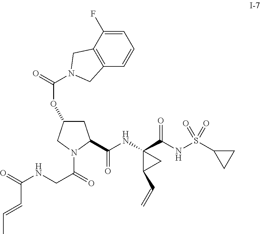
C1=C(F)C2=C(C=C1)CN(C(=O)OC1CC(C(NC3(C(NS(C4CC4)(=O)=O)=O)C(C=C)C3)=O)N(C(=O)CNC(=O)C=CC)C1)C2
